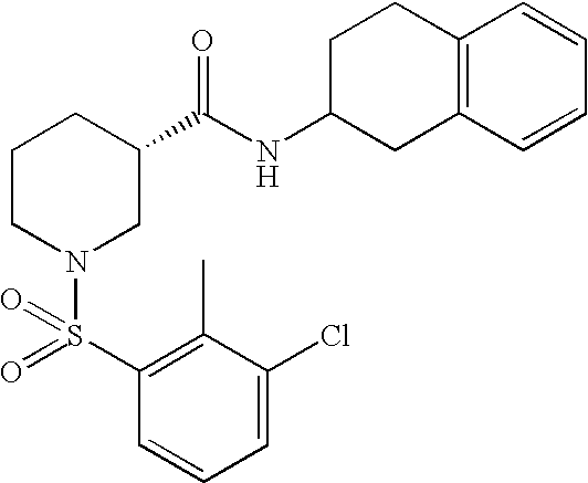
C1(Cl)=CC=CC(S(=O)(N2CC(C(NC3CC4=C(CC3)C=CC=C4)=O)CCC2)=O)=C1C
